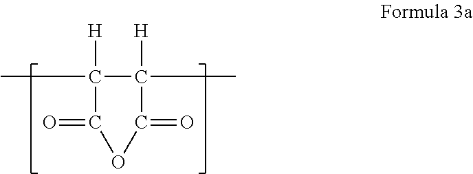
CC1([H])C(C)([H])C(=O)OC1=O
